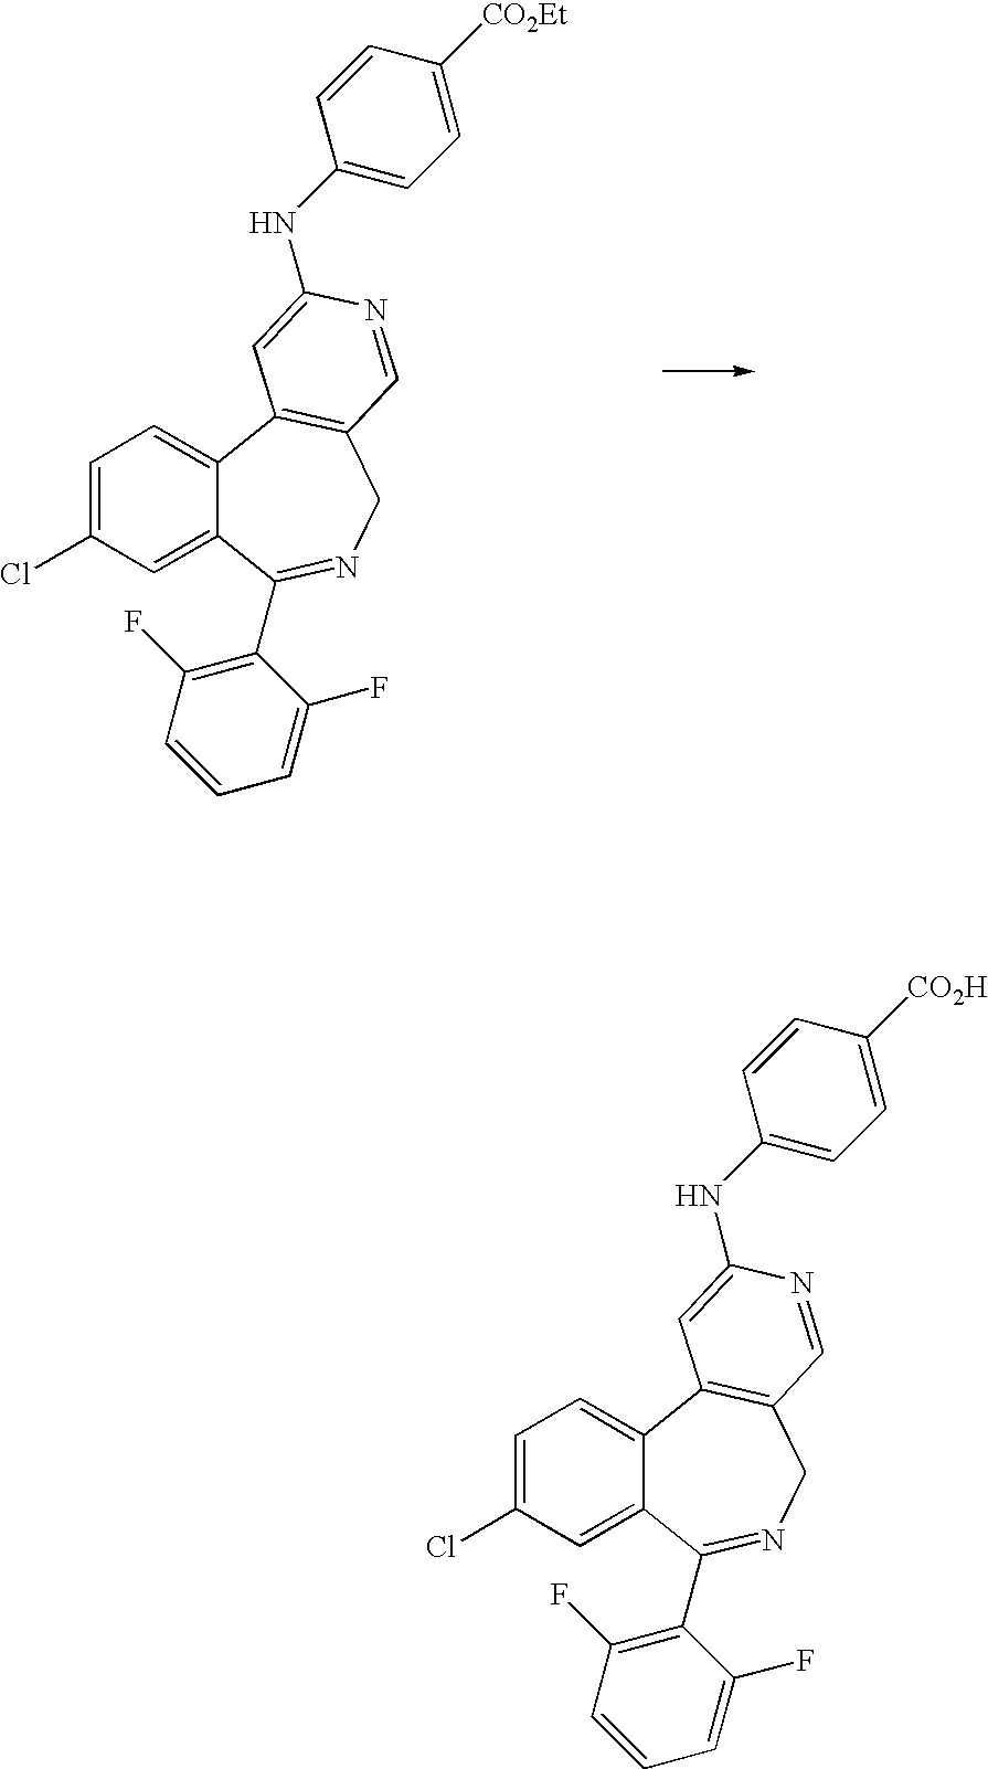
C12=CC=C(Cl)C=C1C(C1=C(F)C=CC=C1F)=NCC1=C2C=C(NC2=CC=C([CO2Et])C=C2)N=C1.C12=CC=C(Cl)C=C1C(C1=C(F)C=CC=C1F)=NCC1=C2C=C(NC2=CC=C([CO2H])C=C2)N=C1
